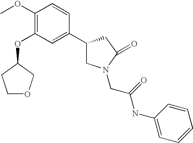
C1(OC)=C(OC2CCOC2)C=C(C2CN(CC(NC3=CC=CC=C3)=O)C(=O)C2)C=C1
